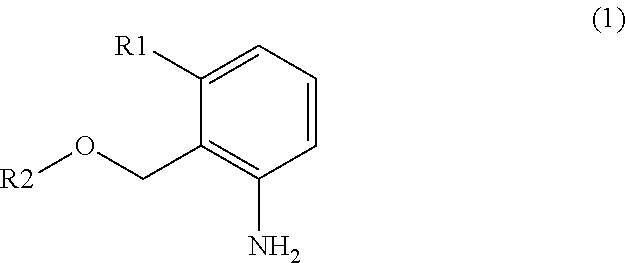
C1=CC=C([R1])C(CO[R2])=C1N
